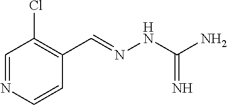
C1=NC=CC(C=NNC(N)=N)=C1Cl
